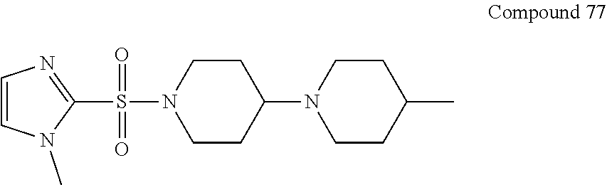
C1(S(N2CCC(N3CCC(C)CC3)CC2)(=O)=O)=NC=CN1C
